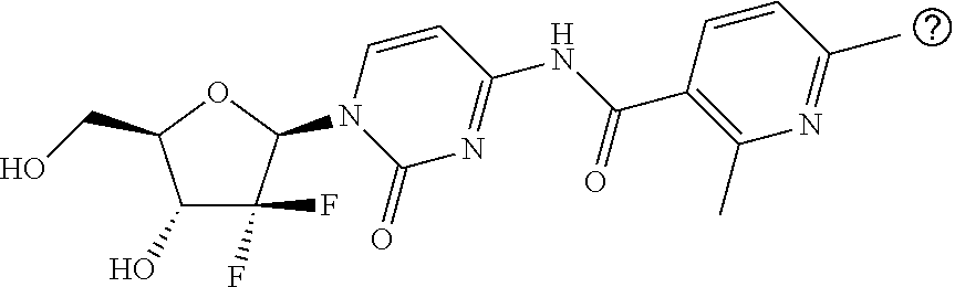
C1(O)C(F)(F)C(N2C(=O)N=C(NC(C3=C(C)N=C(C)C=C3)=O)C=C2)OC1CO
